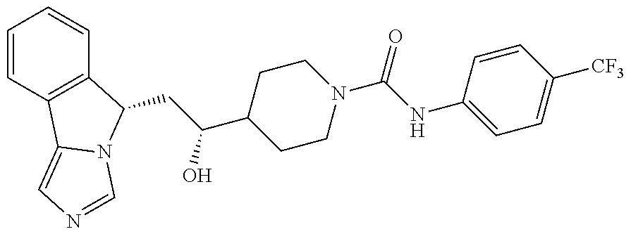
C(C(O)C1CCN(C(=O)NC2=CC=C([CF3])C=C2)CC1)C1C2=C(C=CC=C2)C2=CN=CN21
